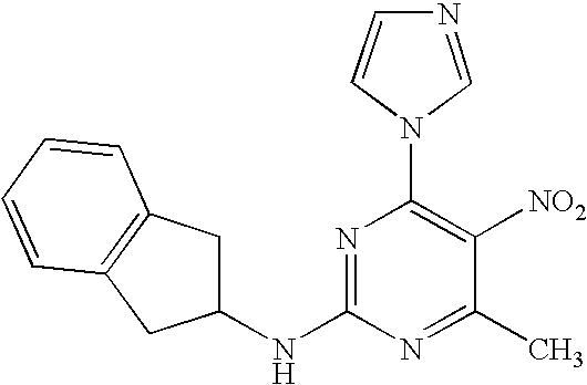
N1=C(NC2CC3=C(C2)C=CC=C3)N=C(C)C([NO2])=C1N1C=NC=C1
